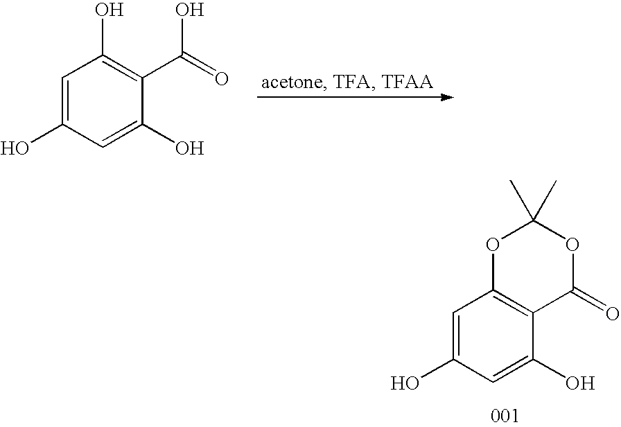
C1=C(O)C=C(O)C(C(=O)O)=C1O.C1=C(O)C=C(O)C2=C1OC(C)(C)OC2=O
